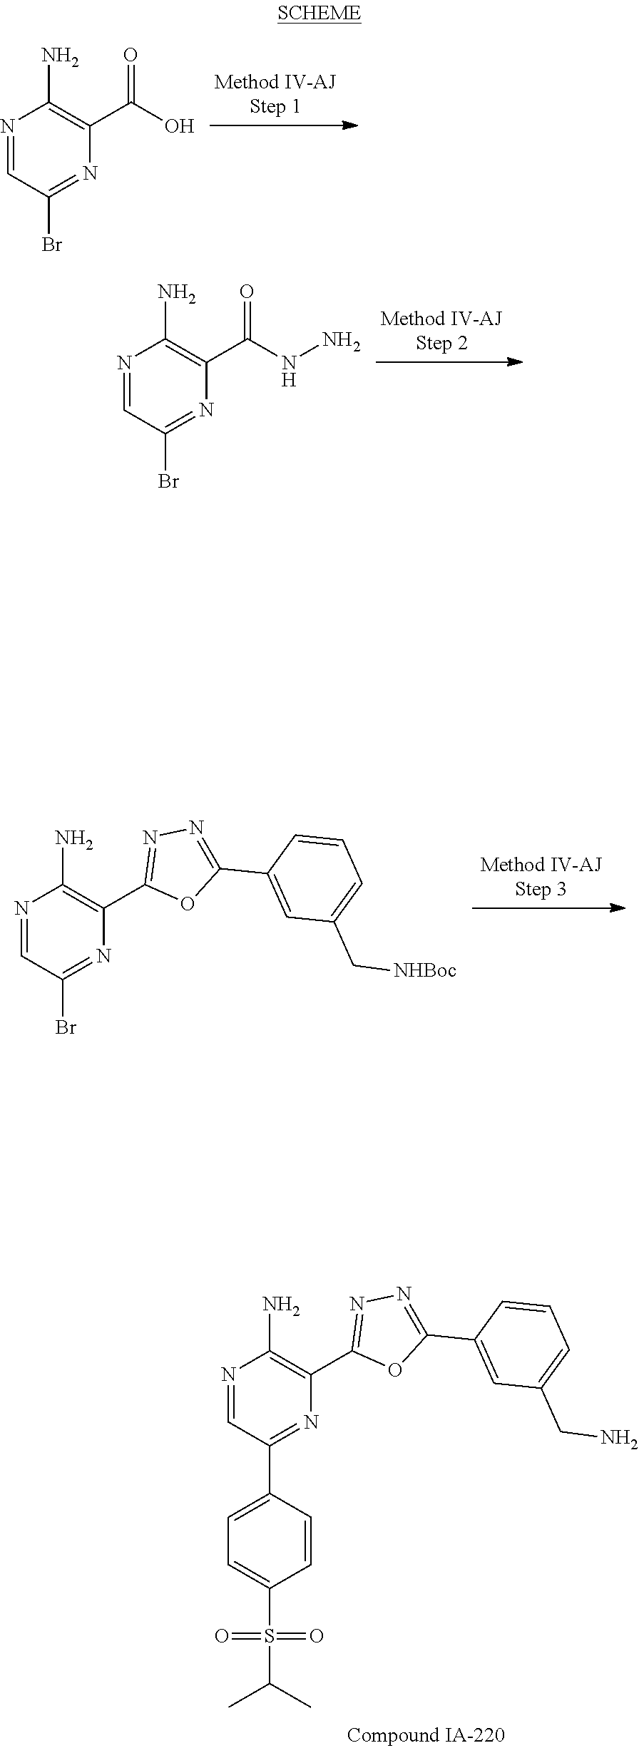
N1=CC(Br)=NC(C(O)=O)=C1N.N1=CC(Br)=NC(C(=O)NN)=C1N.N1=CC(Br)=NC(C2=NN=C(C3=CC(C[NHBoc])=CC=C3)O2)=C1N.N1=CC(C2=CC=C(S(=O)(C(C)C)=O)C=C2)=NC(C2=NN=C(C3=CC(CN)=CC=C3)O2)=C1N
